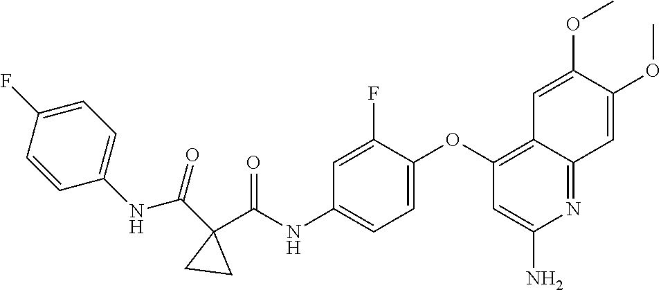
C1=CC(NC(C2(C(NC3=CC=C(OC4=C5C(=NC(N)=C4)C=C(OC)C(OC)=C5)C(F)=C3)=O)CC2)=O)=CC=C1F
